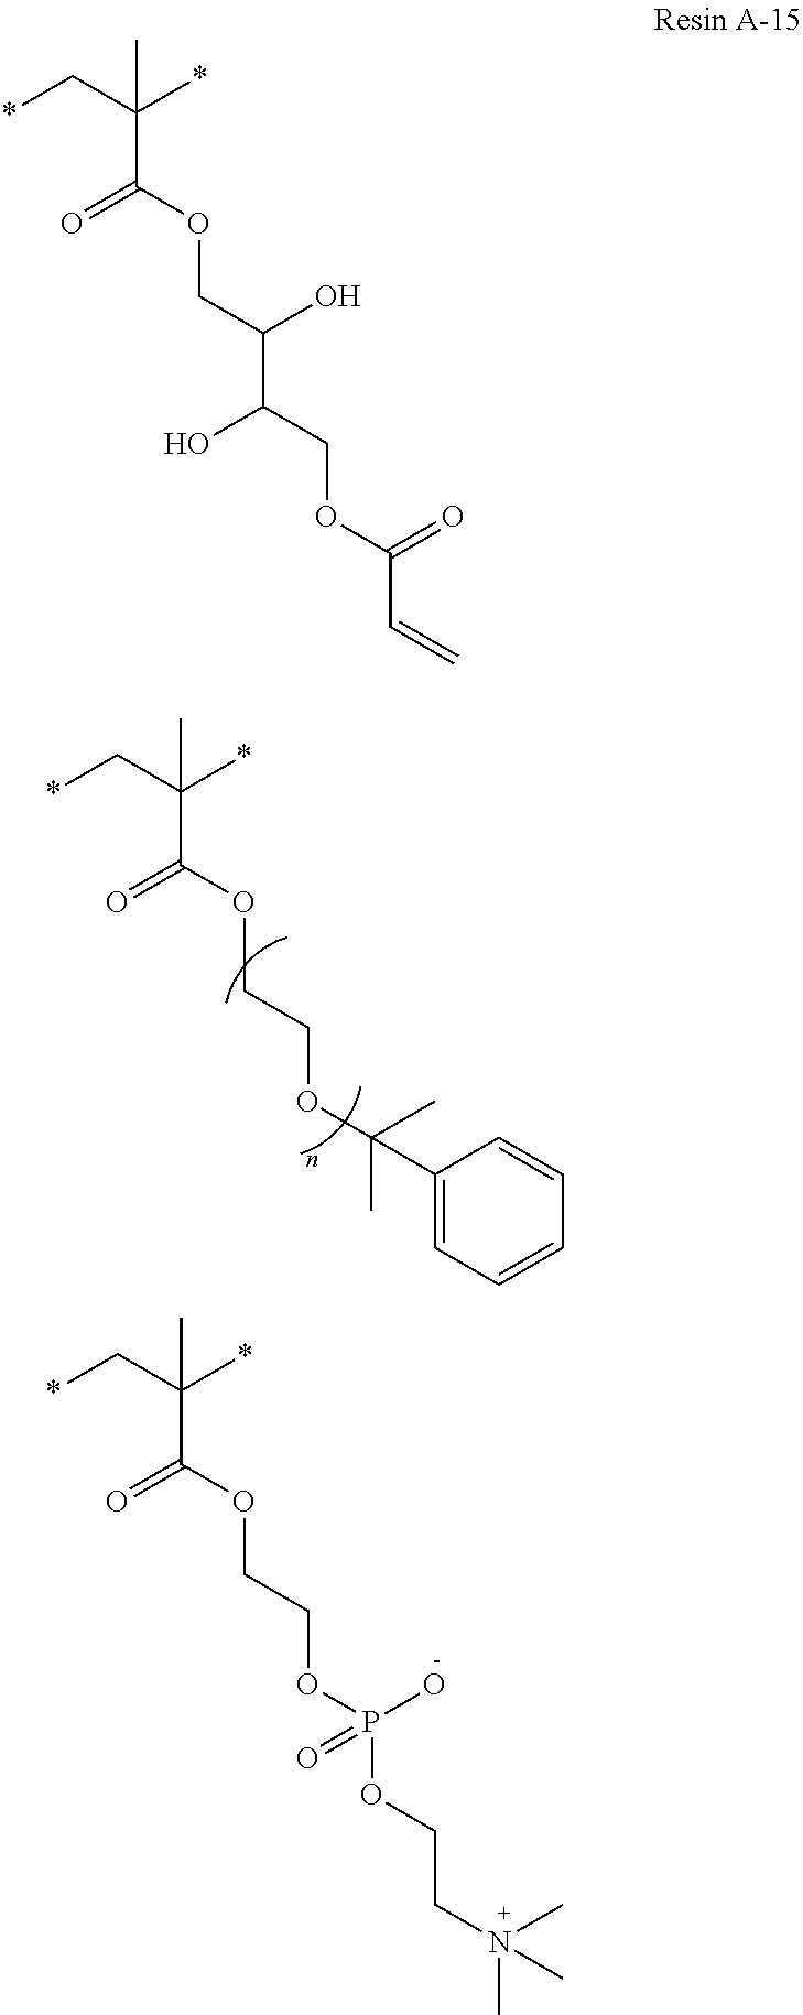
*CC(*)(C(OCCOC(C)(C)C1=CC=CC=C1)=O)C.*CC(*)(C(OCC(O)C(O)COC(=O)C=C)=O)C.*CC(*)(C(OCCOP(O)(OCCN(C)(C)C)=O)=O)C
